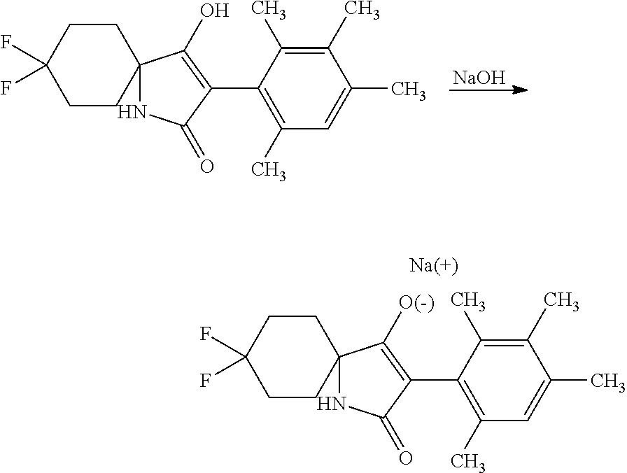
[NaOH].C1CC2(CCC1(F)F)NC(=O)C(C1=C(C)C=C(C)C(C)=C1C)=C2O.C1CC2(CCC1(F)F)NC(=O)C(C1=C(C)C=C(C)C(C)=C1C)=C2[O(-)]
